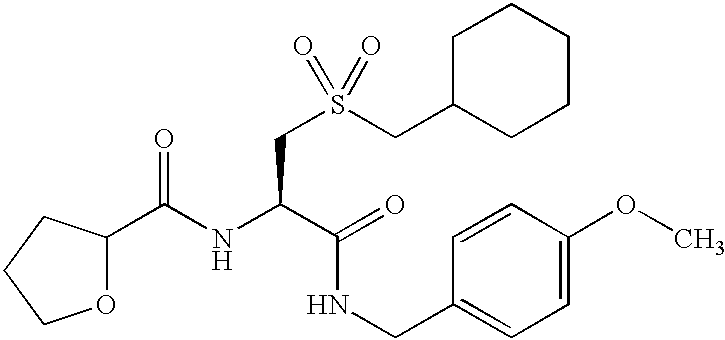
N(C(C(NCC1=CC=C(OC)C=C1)=O)CS(CC1CCCCC1)(=O)=O)C(C1OCCC1)=O
